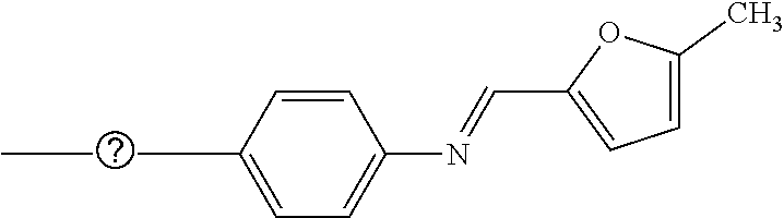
C1=C(C)OC(C=NC2=CC=C(CC)C=C2)=C1
